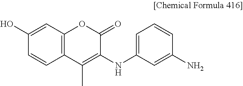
C12=C(C=C(O)C=C1)OC(=O)C(NC1=CC=CC(N)=C1)=C2C
